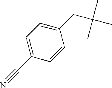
C1(CC(C)(C)C)=CC=C(C#N)C=C1
